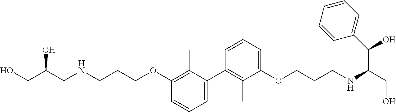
C1=C(C2=C(C)C(OCCCNC(CO)C(O)C3=CC=CC=C3)=CC=C2)C(C)=C(OCCCNCC(CO)O)C=C1
